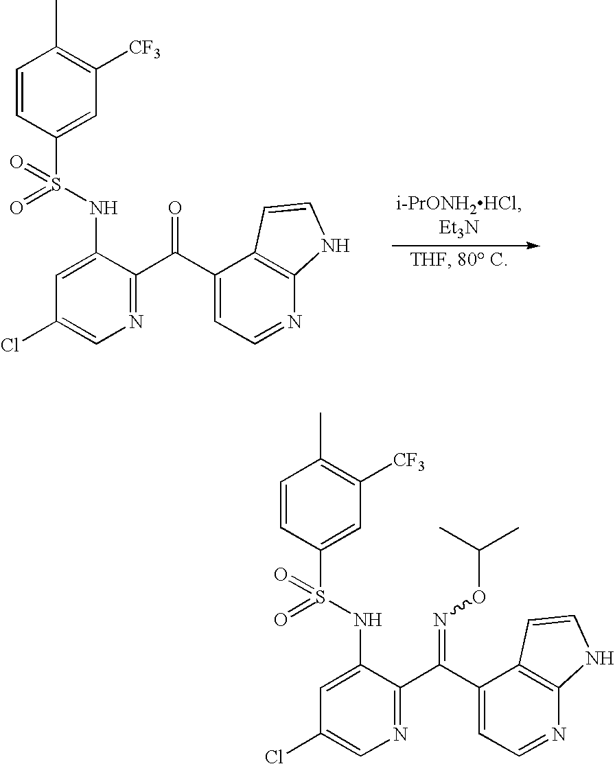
C1=CC(S(NC2=CC(Cl)=CN=C2C(C2=CC=NC3=C2C=CN3)=O)(=O)=O)=CC([CF3])=C1C.C1=CC(S(NC2=CC(Cl)=CN=C2C(C2=CC=NC3=C2C=CN3)=NOC(C)C)(=O)=O)=CC([CF3])=C1C
